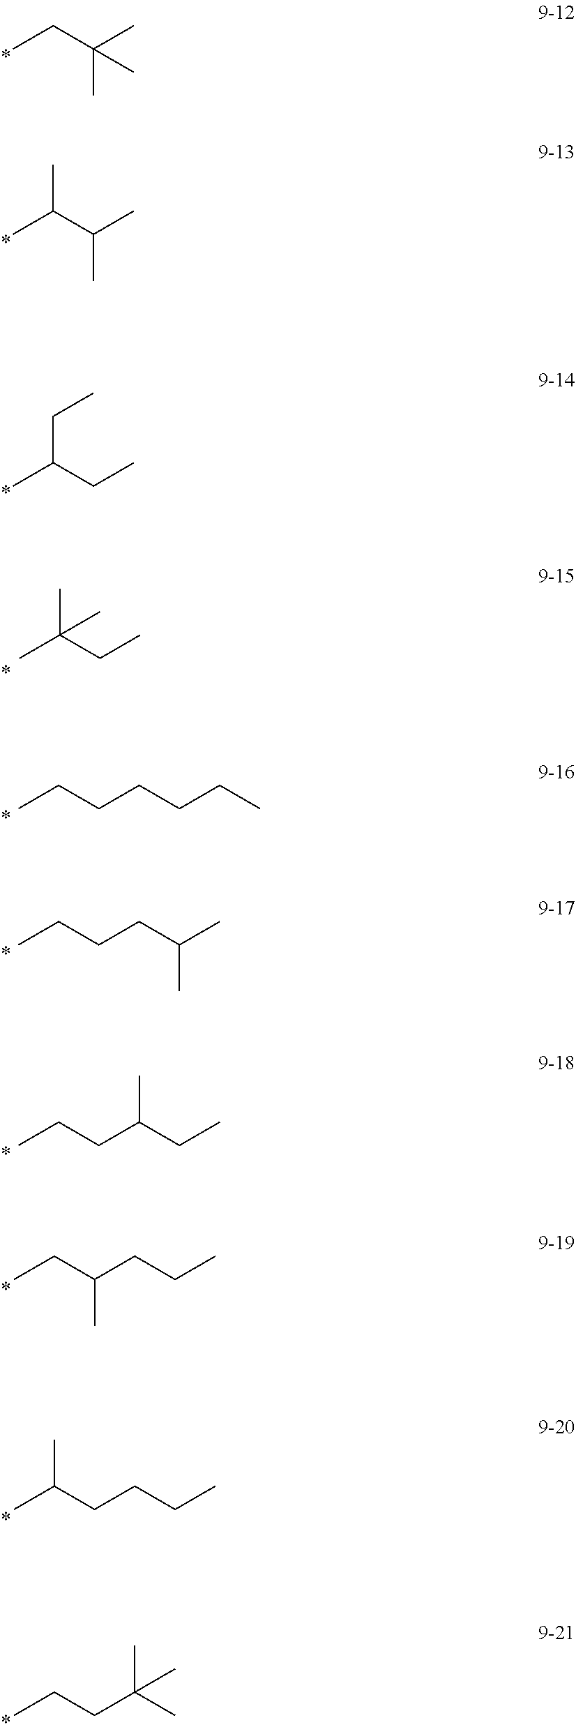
CCC(C)(C)C.CC(C(C)C)C.C(C(CC)C)C.CC(CC)(C)C.CCCCCCC.CCCCC(C)C.CCCC(CC)C.CCC(CCC)C.CC(CCCC)C.CCCC(C)(C)C
